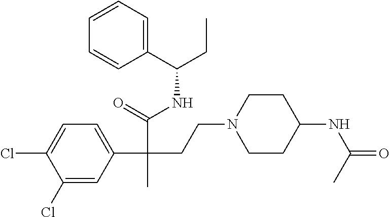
C1(Cl)=CC(C(C(=O)NC(CC)C2=CC=CC=C2)(CCN2CCC(NC(C)=O)CC2)C)=CC=C1Cl
